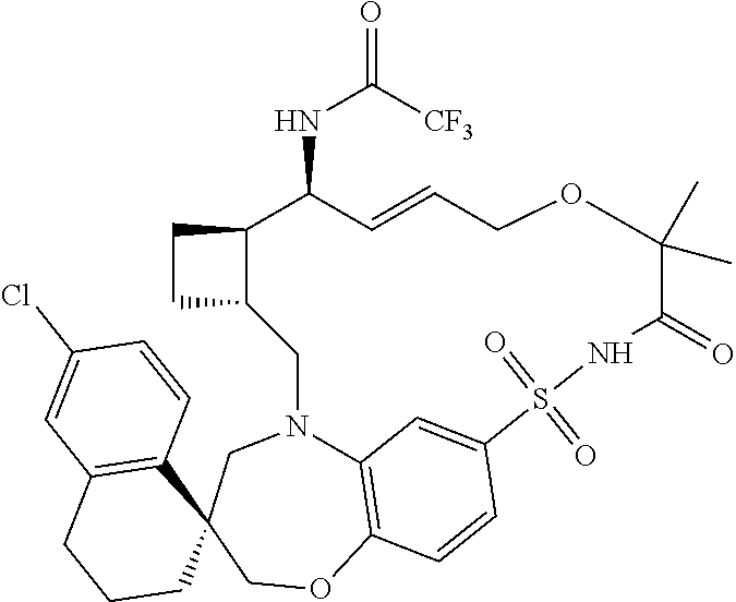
C12=C3OCC4(CN1CC1C(CC1)C(NC(=O)[CF3])C=CCOC(C)(C)C(=O)NS(=O)(=O)C(=C2)C=C3)C1=C(CCC4)C=C(Cl)C=C1
